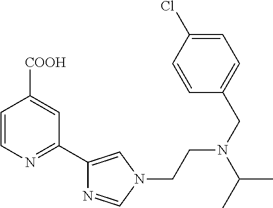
C1=CN=C(C2=CN(CCN(CC3=CC=C(Cl)C=C3)C(C)C)C=N2)C=C1[COOH]
